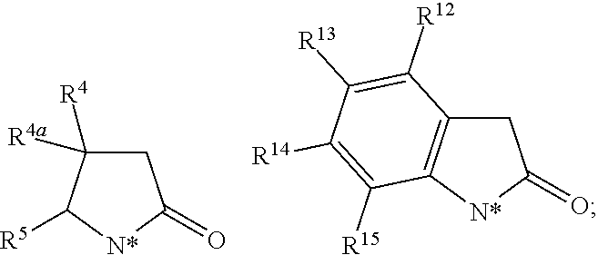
C1C([R4a])([R4])C([R5])[N*]C1=O.C1C2=C([N*]C1=O)C([R15])=C([R14])C([R13])=C2[R12]
